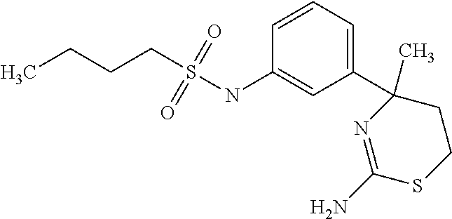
C1(C2(C)N=C(N)SCC2)=CC=CC(NS(CCCC)(=O)=O)=C1
